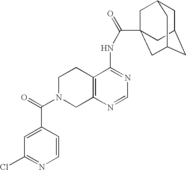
C1N(C(=O)C2=CC(Cl)=NC=C2)CC2=C(C1)C(NC(=O)C13CC4CC(CC(C1)C4)C3)=NC=N2
